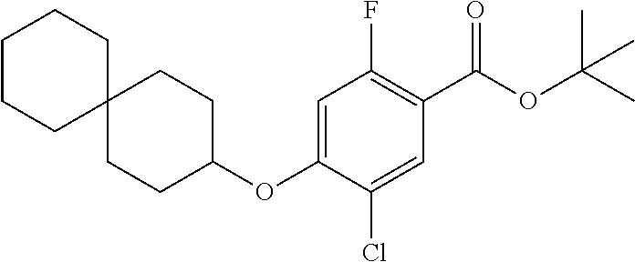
C1(F)=C(C(OC(C)(C)C)=O)C=C(Cl)C(OC2CCC3(CC2)CCCCC3)=C1
